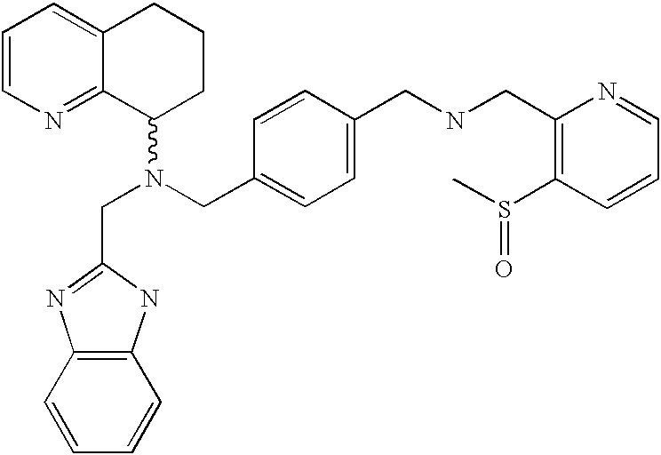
C1=CN=C2C(=C1)CCCC2N(CC1=CC=C(CNCC2=C(S(=O)C)C=CC=N2)C=C1)CC1=NC2=C(N1)C=CC=C2
